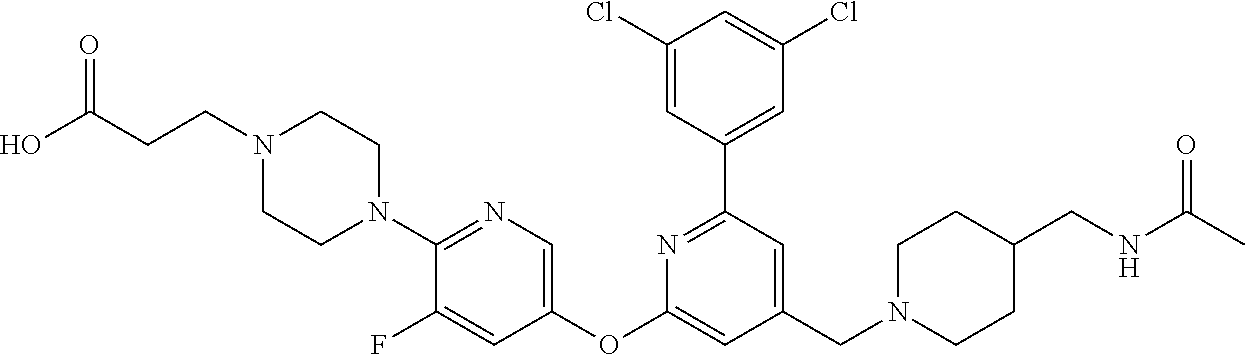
C1(Cl)=CC(C2=NC(OC3=CN=C(N4CCN(CCC(O)=O)CC4)C(F)=C3)=CC(CN3CCC(CNC(C)=O)CC3)=C2)=CC(Cl)=C1
